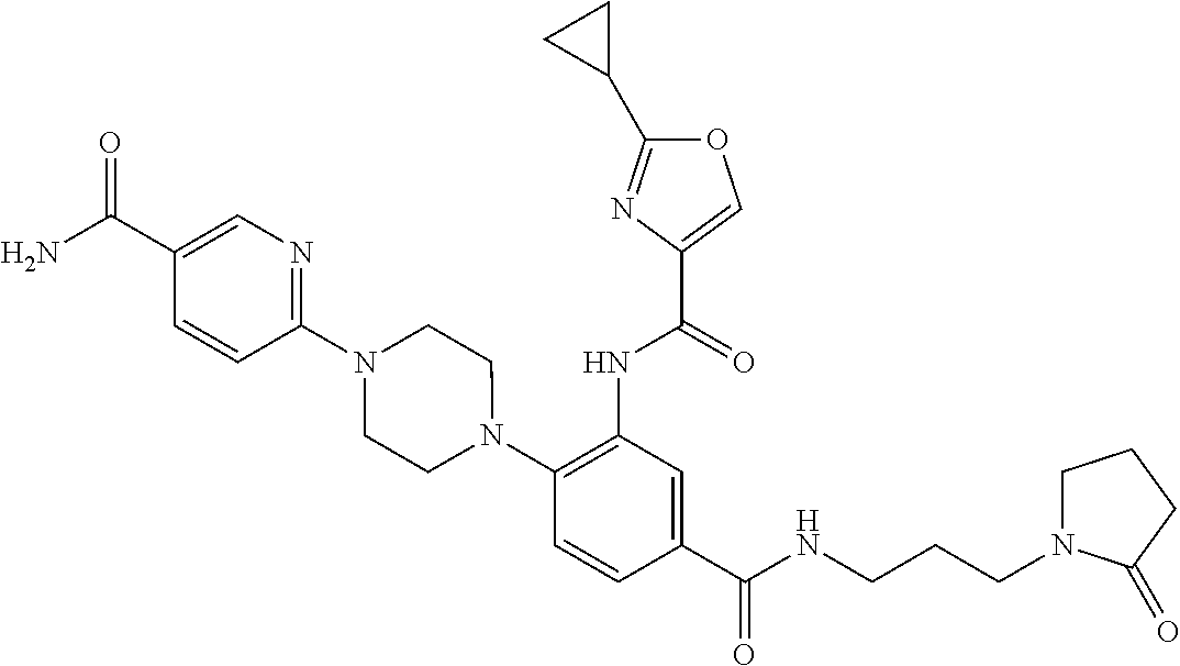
C1(NC(=O)C2=COC(C3CC3)=N2)=C(N2CCN(C3=NC=C(C(N)=O)C=C3)CC2)C=CC(C(=O)NCCCN2CCCC2=O)=C1
